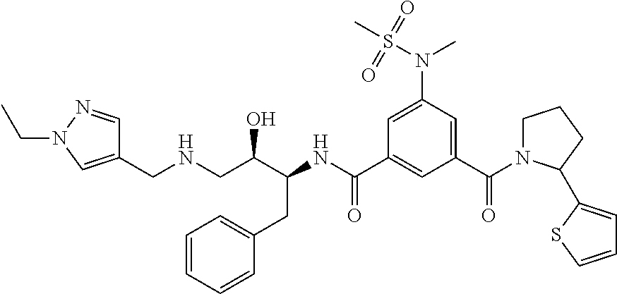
C1(CNCC(C(NC(C2=CC(C(=O)N3CCCC3C3=CC=CS3)=CC(N(S(C)(=O)=O)C)=C2)=O)CC2=CC=CC=C2)O)=CN(CC)N=C1
